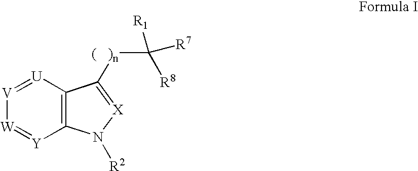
[V]1=[U]C2=C([Y]=[W]1)N([R2])[X]=C2[(   )n]C([R1])([R7])[R8]
